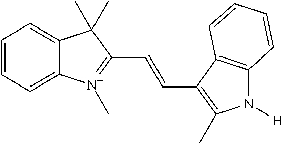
C12=CC=CC=C1C(C)(C)C(C=CC1=C(C)N([H])C3=C1C=CC=C3)=[N+]2C
